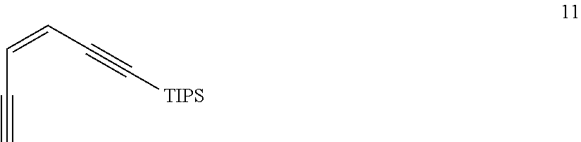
C(C=CC#C[TIPS])#C
